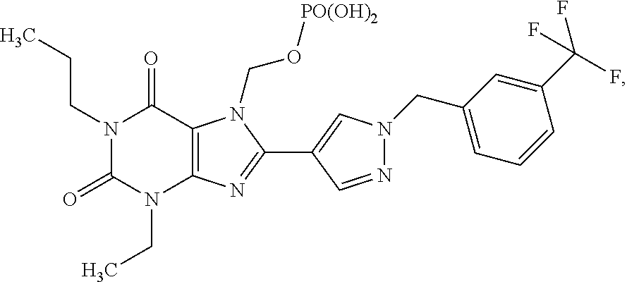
N1(CCC)C(=O)N(CC)C2=C(C1=O)N(CO[PO(OH)2])C(C1=CN(CC3=CC=CC(C(F)(F)F)=C3)N=C1)=N2
